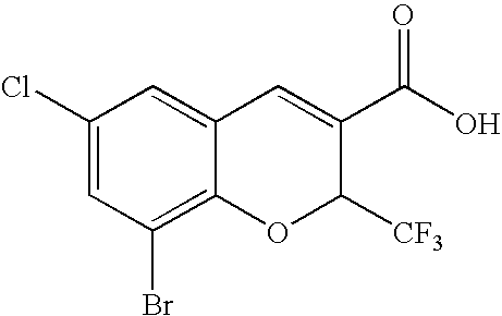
C1(Cl)=CC(Br)=C2C(=C1)C=C(C(O)=O)C([CF3])O2
